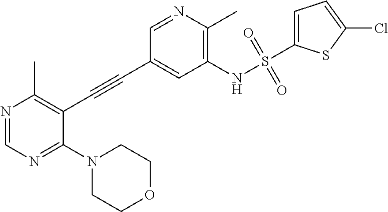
N1(C2=NC=NC(C)=C2C#CC2=CC(NS(C3=CC=C(Cl)S3)(=O)=O)=C(C)N=C2)CCOCC1
